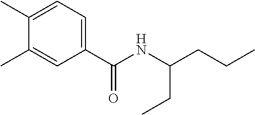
C1(C)=CC=C(C(NC(CCC)CC)=O)C=C1C
